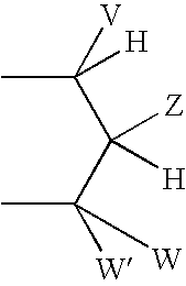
C(C(C([W])(C)[W])([Z])[H])([V])(C)[H]
